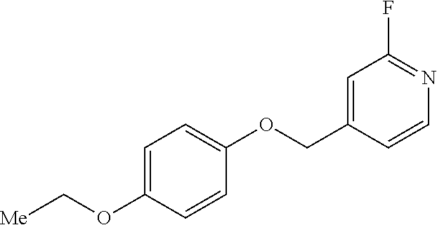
C1=C(OC[Me])C=CC(OCC2=CC(F)=NC=C2)=C1
